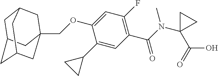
C1C2CC3CC(COC4=CC(F)=C(C(=O)N(C)C5(C(=O)O)CC5)C=C4C4CC4)(CC1C3)C2
